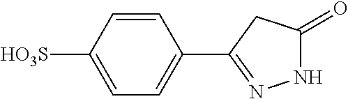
C1(C2=NNC(=O)C2)=CC=C([HO3S])C=C1
